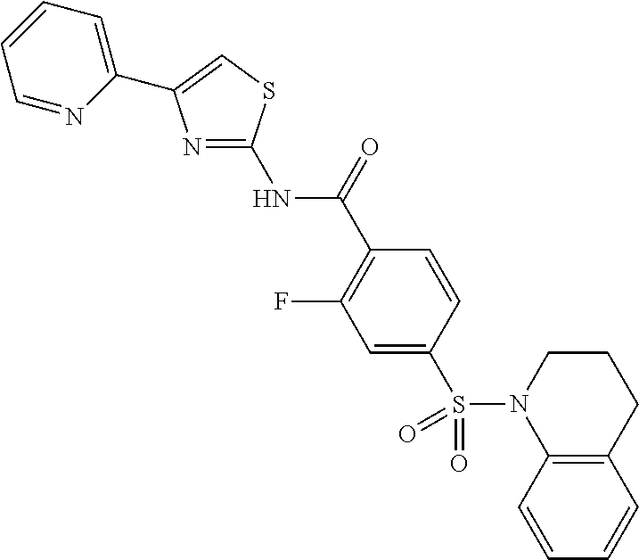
N(C(C1=C(F)C=C(S(N2C3=C(C=CC=C3)CCC2)(=O)=O)C=C1)=O)C1=NC(C2=CC=CC=N2)=CS1
